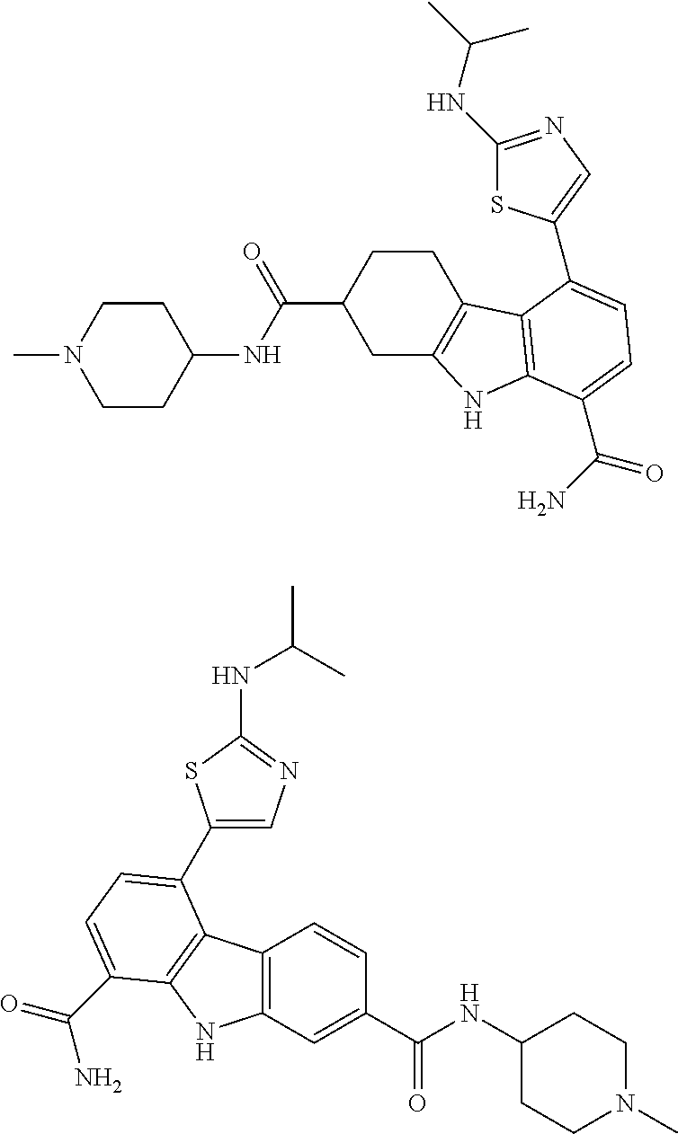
C1CC(NC(C2CC3=C(CC2)C2=C(N3)C(C(=O)N)=CC=C2C2=CN=C(NC(C)C)S2)=O)CCN1C.C12=C(C=C(C(NC3CCN(C)CC3)=O)C=C1)NC1=C2C(C2=CN=C(NC(C)C)S2)=CC=C1C(=O)N
